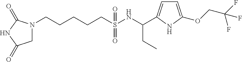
N1(CCCCCS(NC(CC)C2=CC=C(OCC(F)(F)F)N2)(=O)=O)CC(=O)NC1=O
